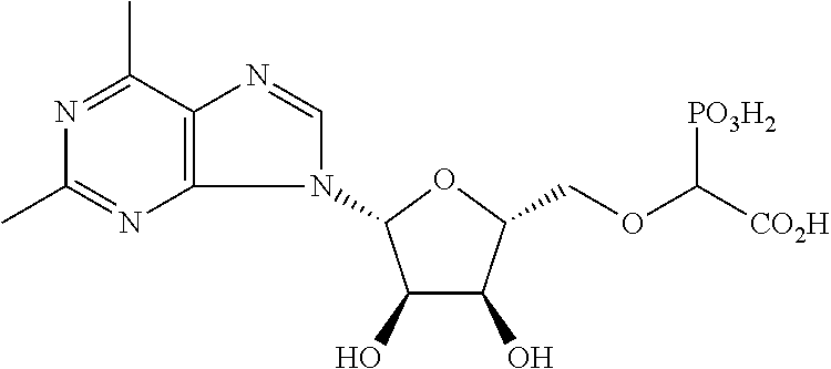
C1(O)C(O)C(COC([CO2H])[PO3H2])OC1N1C=NC2=C1N=C(C)N=C2C
